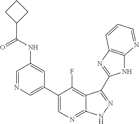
C1=NC=C(C2=CN=C3C(=C2F)C(C2=NC4=C(N2)N=CC=C4)=NN3)C=C1NC(C1CCC1)=O
